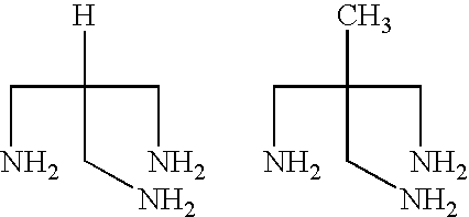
C(C([H])(CN)CN)N.C(C(C)(CN)CN)N
